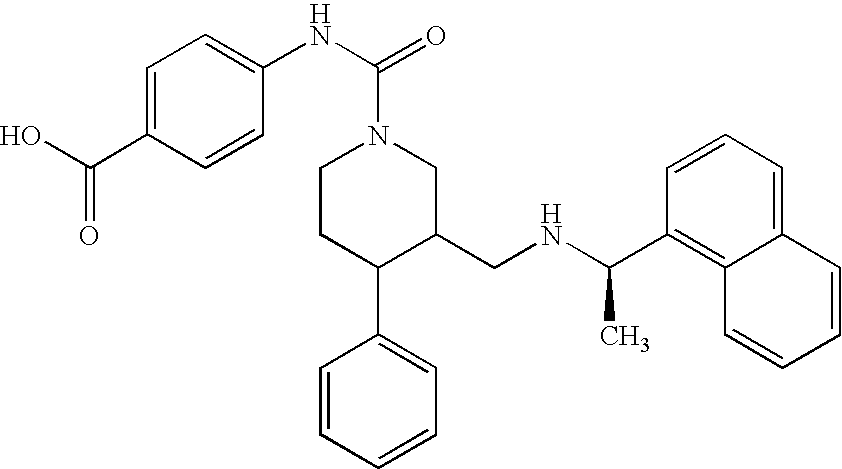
C1(C(NCC2CN(C(NC3=CC=C(C(O)=O)C=C3)=O)CCC2C2=CC=CC=C2)C)=C2C(=CC=C1)C=CC=C2
